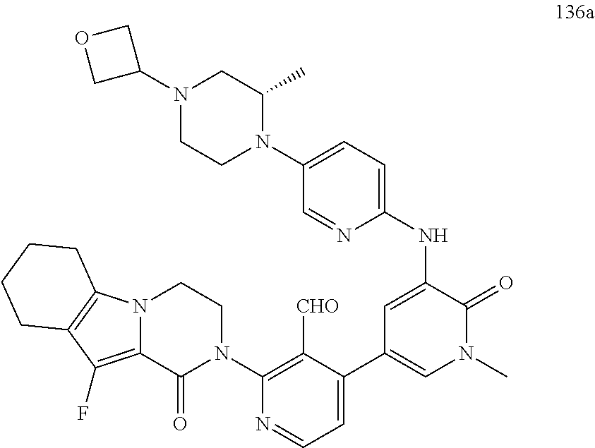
C1=C(NC2=CC=C(N3C(C)CN(C4COC4)CC3)C=N2)C(=O)N(C)C=C1C1=CC=NC(N2CCN3C(=C(F)C4=C3CCCC4)C2=O)=C1[CHO]
